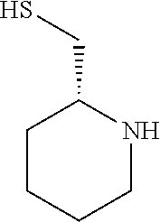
C1CCCNC1CS
